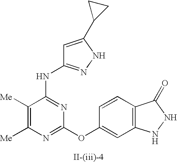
C1([Me])=C([Me])N=C(OC2=CC3=C(C=C2)C(=O)NN3)N=C1NC1=NNC(C2CC2)=C1
